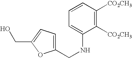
C1(CNC2=CC=CC([CO2CH3])=C2[CO2CH3])=CC=C(CO)O1
